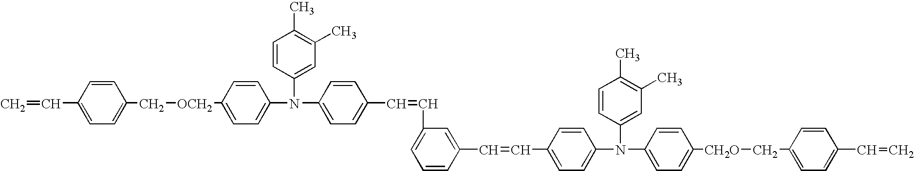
C1=C([OCH2]CC2=CC=C(C=C)C=C2)C=CC(N(C2=CC(C)=C(C)C=C2)C2=CC=C(C=CC3=CC=CC(C=CC4=CC=C(N(C5=CC(C)=C(C)C=C5)C5=CC=C([CH2O]CC6=CC=C(C=C)C=C6)C=C5)C=C4)=C3)C=C2)=C1
